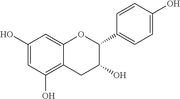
C1=C(O)C=C2C(=C1O)CC(O)C(C1=CC=C(O)C=C1)O2
